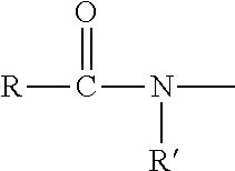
[R]C(N(C)[R])=O
